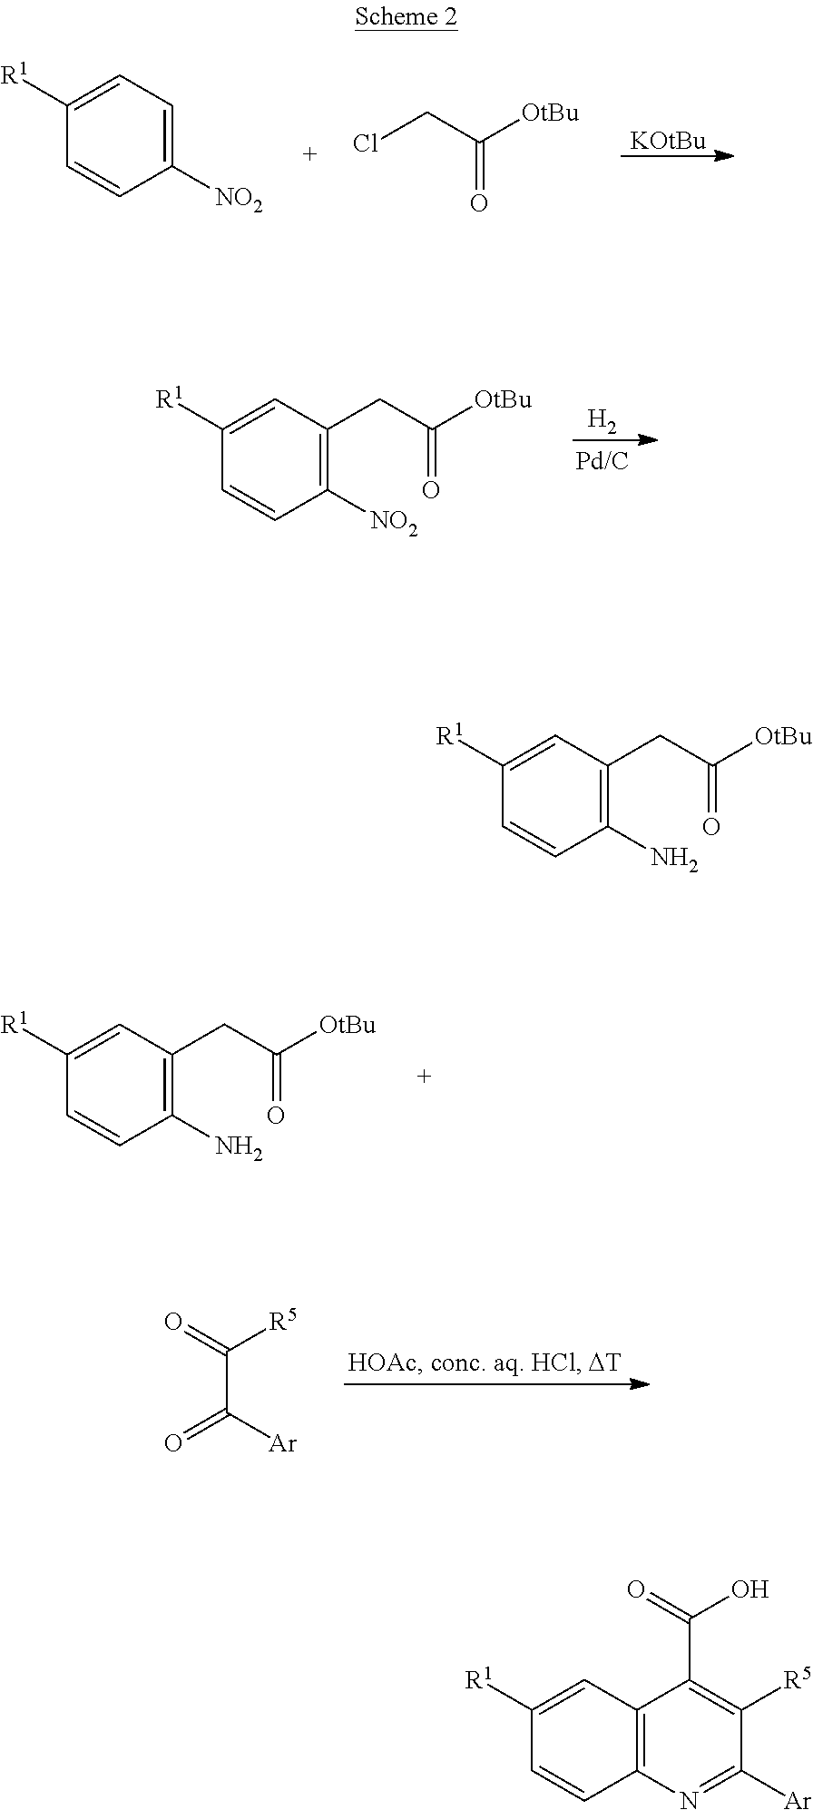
C(C(=O)[Ar])([R5])=O.C1([R1])=CC=C([NO2])C=C1.[KOtBu].ClCC([OtBu])=O.[H2].C1([R1])=CC(CC([OtBu])=O)=C([NO2])C=C1.C1([R1])=CC(CC([OtBu])=O)=C(N)C=C1.C1([R1])=CC(CC([OtBu])=O)=C(N)C=C1.C1([R1])=CC2=C(C=C1)N=C([Ar])C([R5])=C2C(=O)O
